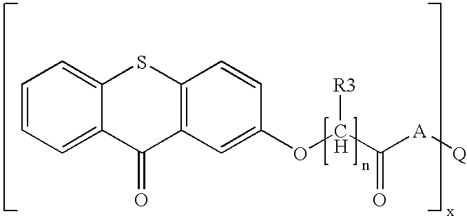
C1=CC=C2C(=C1)SC1=C(C=C(OC([R3])C([A][Q])=O)C=C1)C2=O
